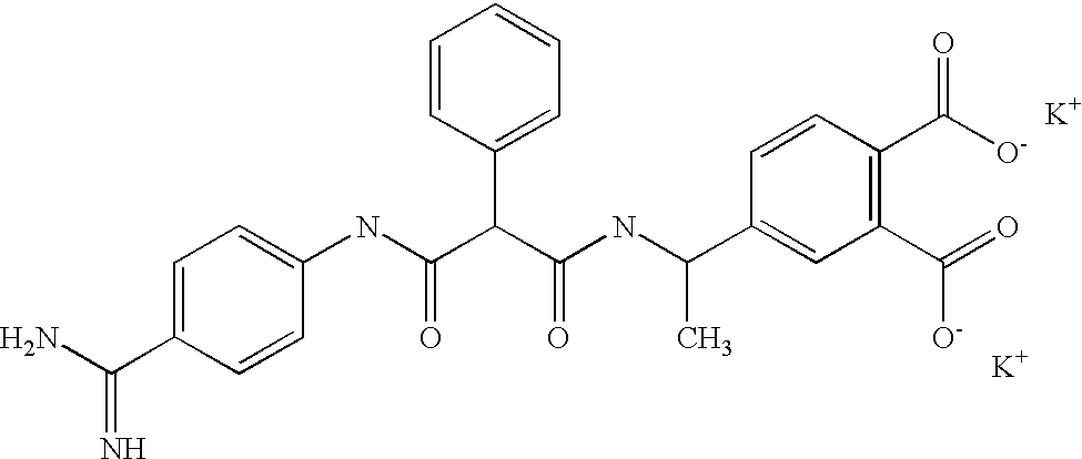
NC(C1=CC=C(NC(C(C(NC(C2=CC(C(=O)[O-])=C(C([O-])=O)C=C2)C)=O)C2=CC=CC=C2)=O)C=C1)=N.[K].[K]
